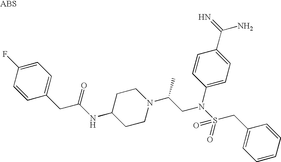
C1(CC(NC2CCN(C(CN(S(CC3=CC=CC=C3)(=O)=O)C3=CC=C(C(=N)N)C=C3)C)CC2)=O)=CC=C(F)C=C1
